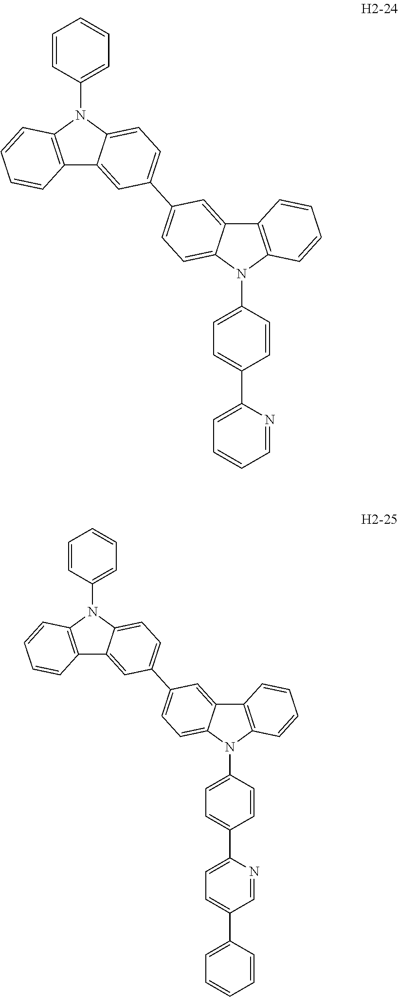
C1=CC=CC=C1N1C2=C(C3=CC(C4=CC=C5N(C6=CC=C(C7=CC=CC=N7)C=C6)C6=C(C5=C4)C=CC=C6)=CC=C13)C=CC=C2.C1=CC=CC=C1N1C2=C(C3=CC(C4=CC=C5N(C6=CC=C(C7=CC=C(C8=CC=CC=C8)C=N7)C=C6)C6=C(C5=C4)C=CC=C6)=CC=C13)C=CC=C2
